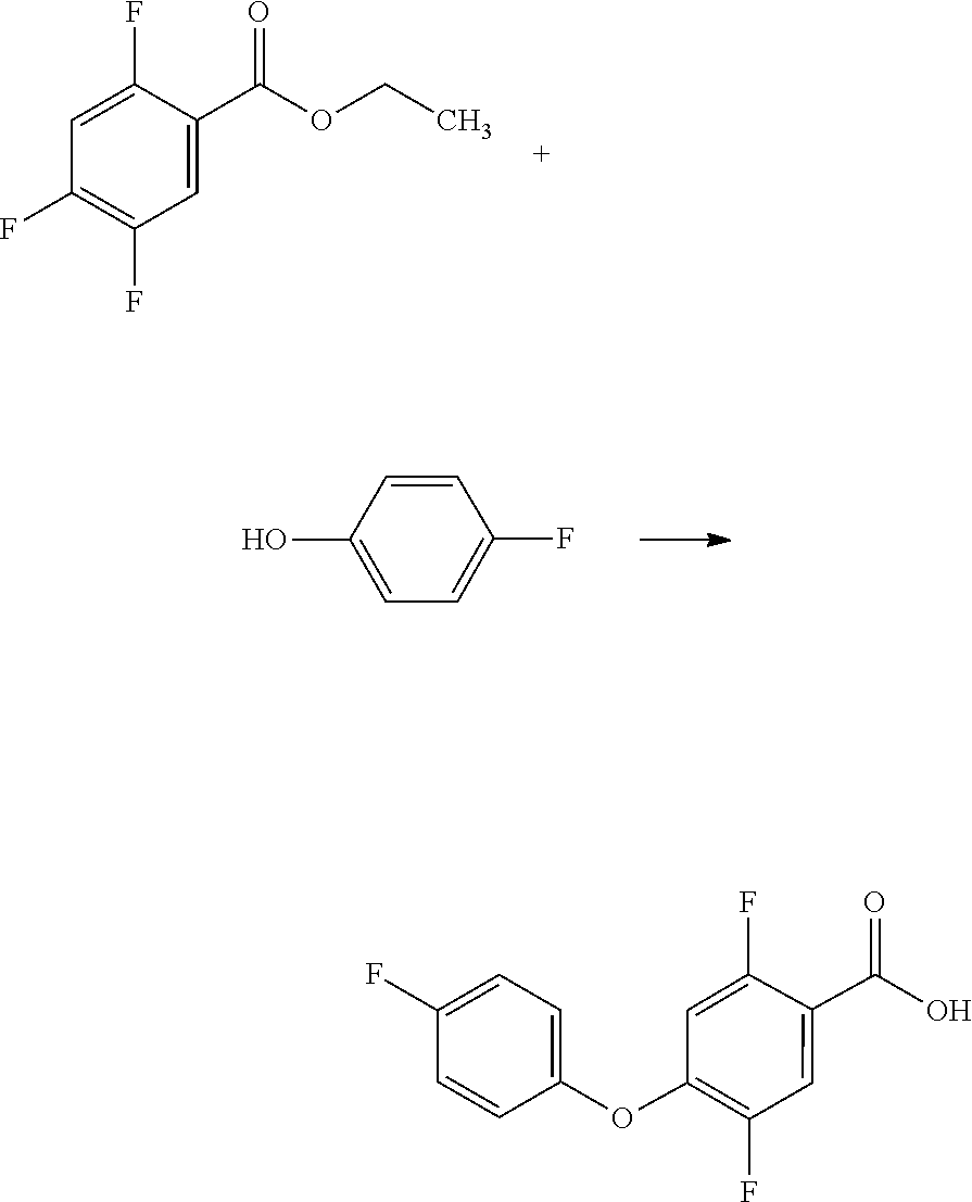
O(CC)C(C1=CC(F)=C(F)C=C1F)=O.OC1=CC=C(F)C=C1.C1=C(OC2=C(F)C=C(C(=O)O)C(F)=C2)C=CC(F)=C1
